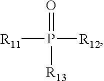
O=P([R13])([R12])[R11]
